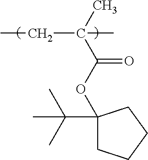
C1(OC(C(C)(C)CC)=O)(C(C)(C)C)CCCC1
